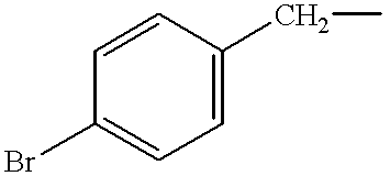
C1=C(Br)C=CC(CC)=C1
